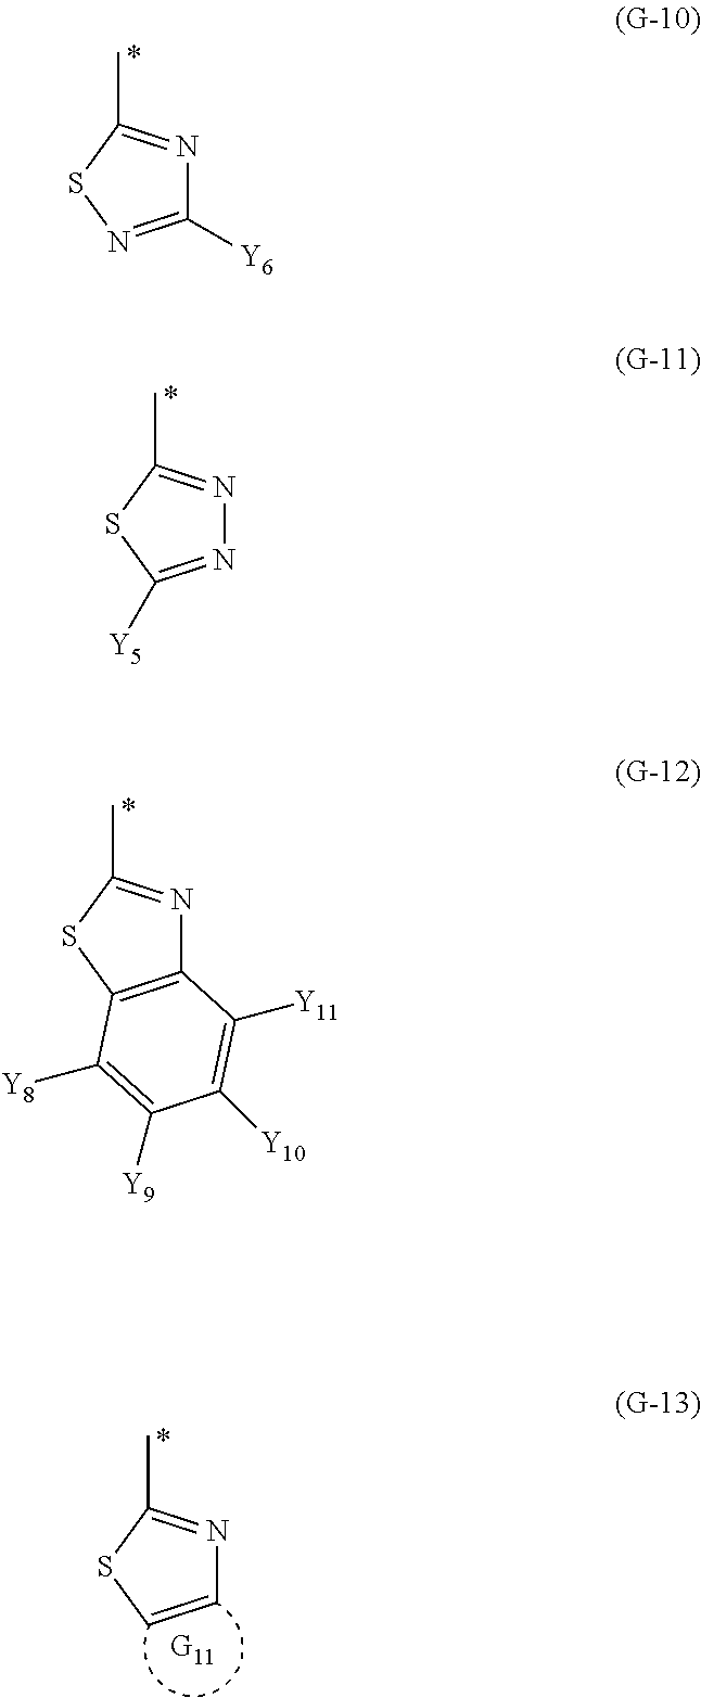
C1([Y6])=NSC(C)=N1.N1=C([Y5])SC(C)=N1.C12=C(SC(C)=N1)C([Y8])=C([Y9])C([Y10])=C2[Y11].C1=CSC(C)=N1
